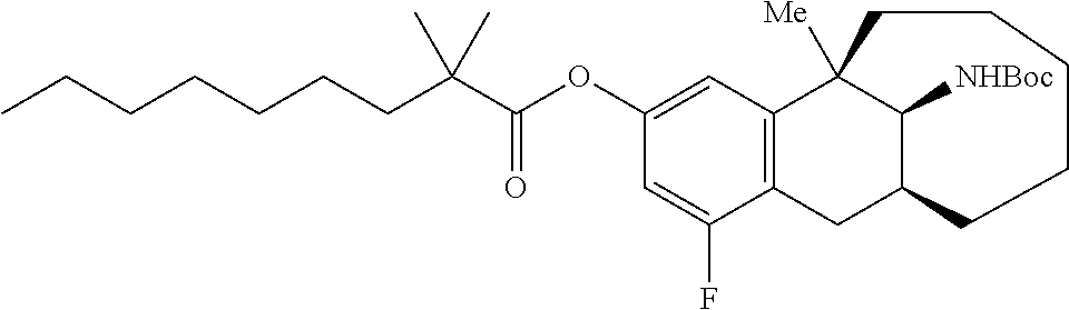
C(CCCCCC(C(OC1=CC2=C(CC3C([NHBoc])C2([Me])CCCCC3)C(F)=C1)=O)(C)C)C
